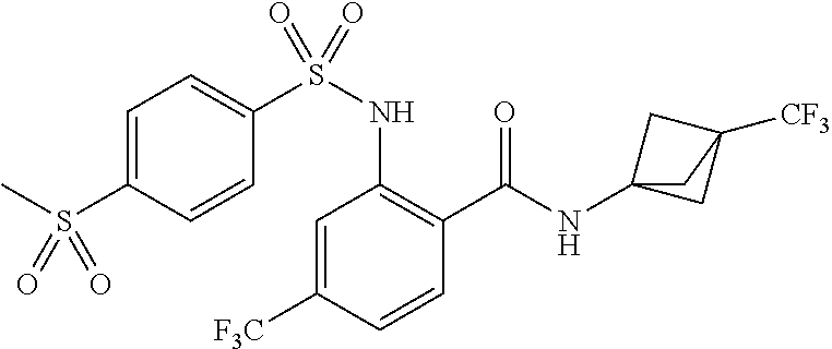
C1=C([F3C])C=CC(C(=O)NC23CC([CF3])(C2)C3)=C1NS(C1=CC=C(S(C)(=O)=O)C=C1)(=O)=O
